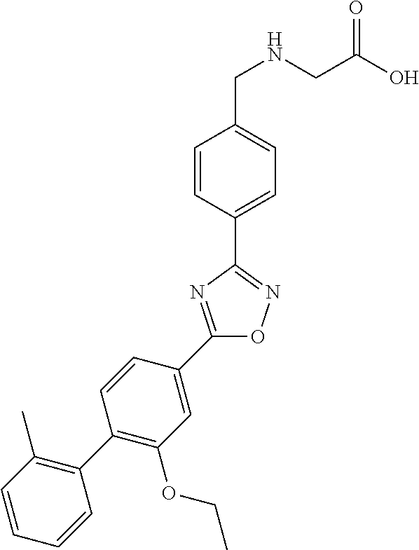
C1=CC(C2=NOC(C3=CC(OCC)=C(C4=C(C)C=CC=C4)C=C3)=N2)=CC=C1CNCC(O)=O
